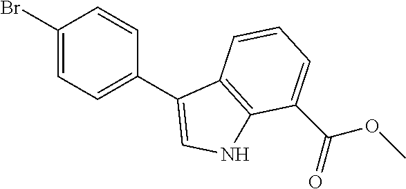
C1(Br)=CC=C(C2=CNC3=C2C=CC=C3C(OC)=O)C=C1
